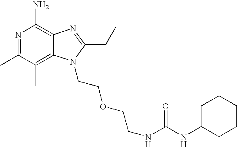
O(CCN1C2=C(C)C(C)=NC(N)=C2N=C1CC)CCNC(NC1CCCCC1)=O
